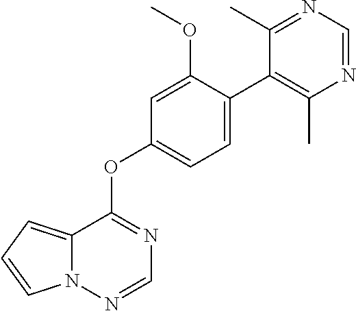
C12=CC=CN1N=CN=C2OC1=CC=C(C2=C(C)N=CN=C2C)C(OC)=C1
